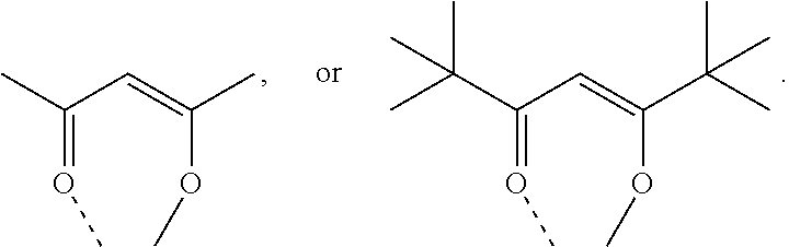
C(=OC)(C=C(OC)C(C)(C)C)C(C)(C)C.C(=OC)(C=C(OC)C)C
